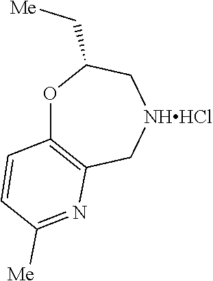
O1C2=C(C[NHHCl]CC1C[Me])N=C([Me])C=C2
